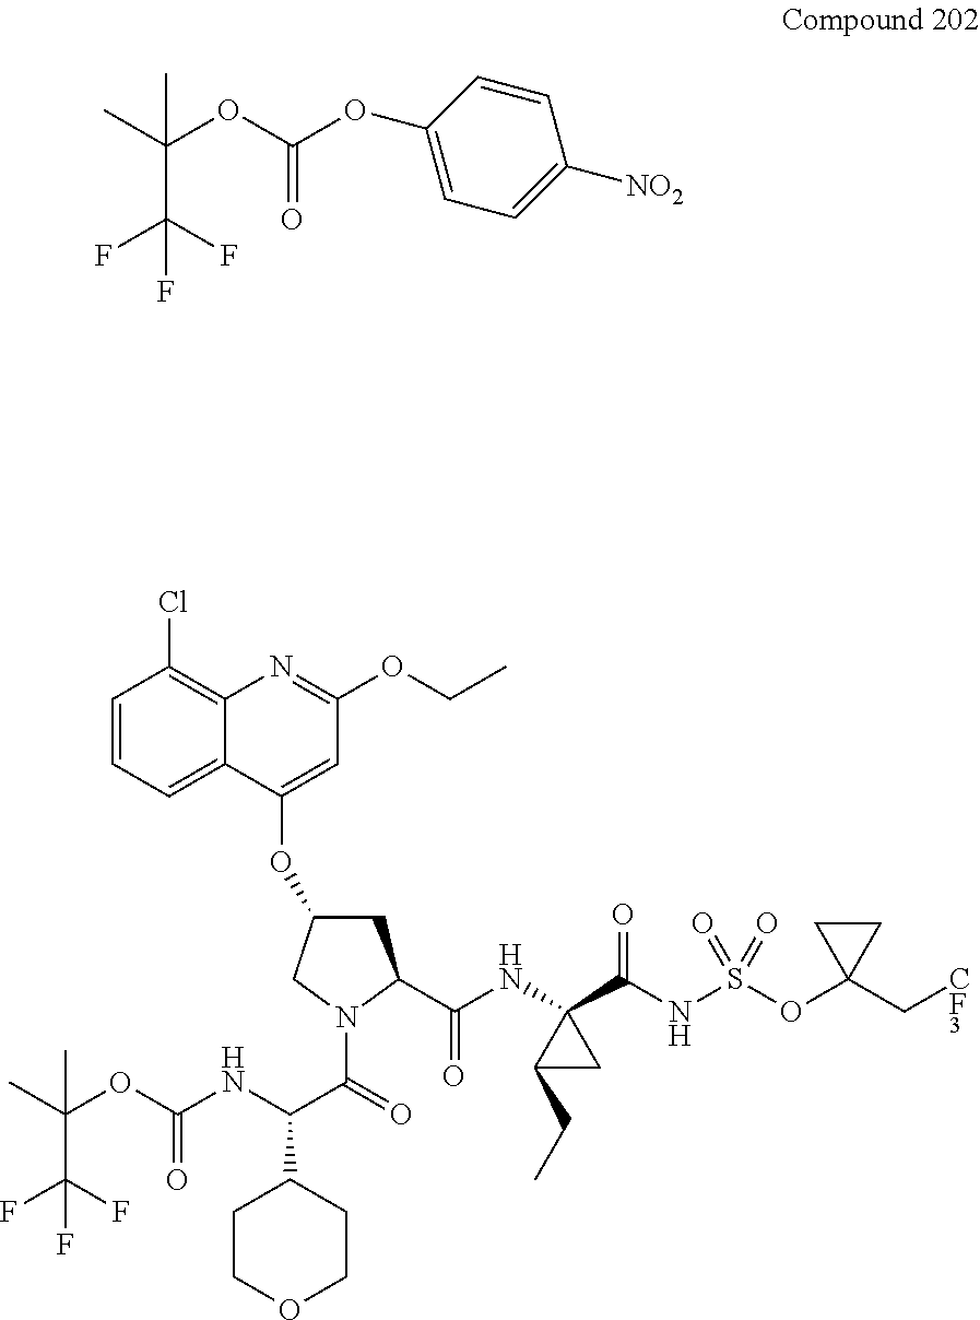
CC(OC(OC1=CC=C([NO2])C=C1)=O)(C)C(F)(F)F.O(C1CC(C(NC2(C(NS(OC3(C[CF3])CC3)(=O)=O)=O)C(CC)C2)=O)N(C(C(NC(OC(C(F)(F)F)(C)C)=O)C2CCOCC2)=O)C1)C1=CC(OCC)=NC2=C(Cl)C=CC=C12
